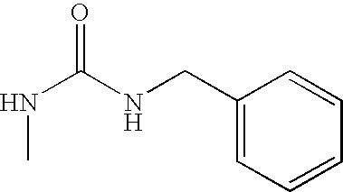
N(CC1=CC=CC=C1)C(NC)=O
